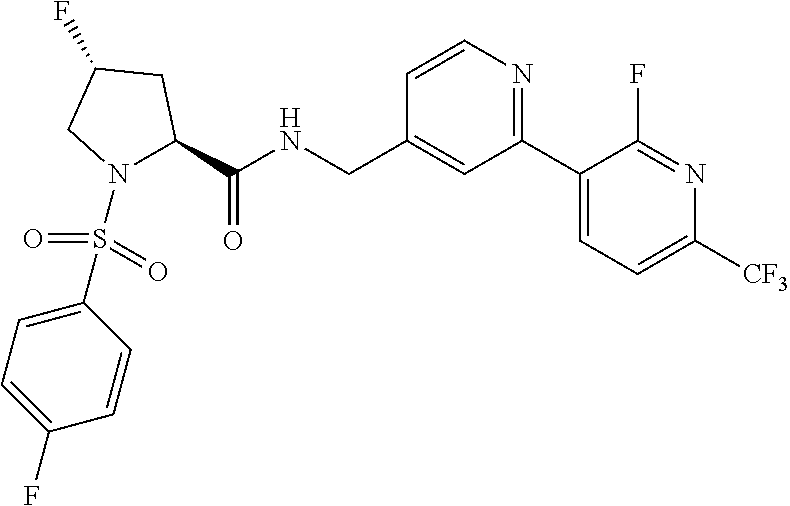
C1(C2=NC=CC(CNC(C3N(S(C4=CC=C(F)C=C4)(=O)=O)CC(F)C3)=O)=C2)=CC=C([CF3])N=C1F
